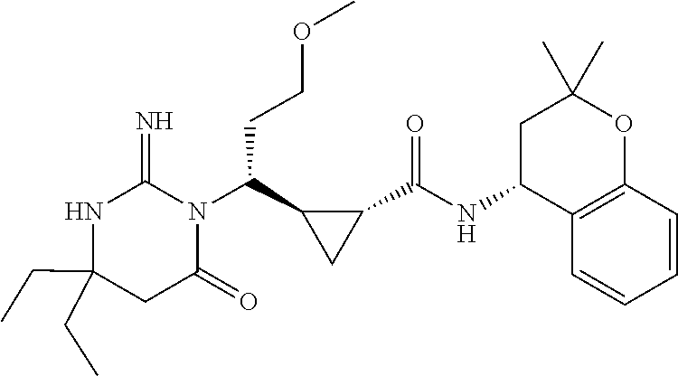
C(C1(CC)NC(=N)N(C(C2C(C(NC3C4=C(OC(C)(C)C3)C=CC=C4)=O)C2)CCOC)C(=O)C1)C
